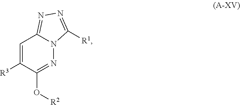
C1=C([R3])C(O[R2])=NN2C1=NN=C2[R1]
